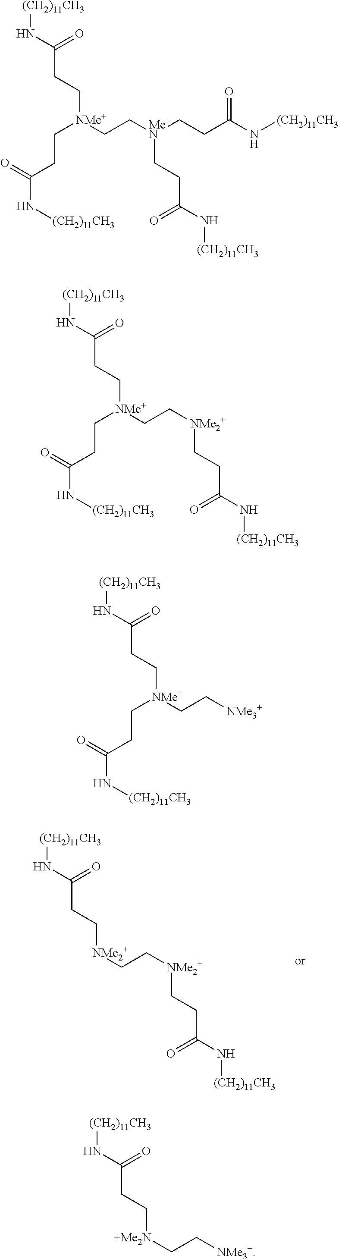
[NMe2+](CC[NMe2+]CCC(N[(CH2)11CH3])=O)CCC(N[(CH2)11CH3])=O.C(C(N[(CH2)11CH3])=O)C[Me+N](CC[NMe+](CCC(N[(CH2)11CH3])=O)CCC(N[(CH2)11CH3])=O)CCC(N[(CH2)11CH3])=O.[NMe2+](CC[NMe+](CCC(N[(CH2)11CH3])=O)CCC(N[(CH2)11CH3])=O)CCC(N[(CH2)11CH3])=O.[NMe3+]CC[NMe+](CCC(N[(CH2)11CH3])=O)CCC(N[(CH2)11CH3])=O.[NMe3+]CC[+Me2N]CCC(N[(CH2)11CH3])=O
